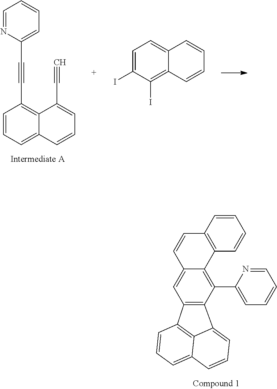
C1=CC2=CC=CC(C#CC3=CC=CC=N3)=C2C(C#C)=C1.C1=CC2=CC=C(I)C(I)=C2C=C1.C12=C(C(C3=CC=CC=N3)=C3C(=C1)C=CC1=C3C=CC=C1)C1=CC=CC3=CC=CC2=C31
